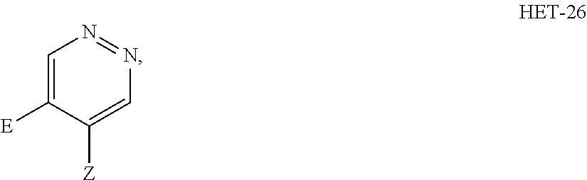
C1=C([E])C([Z])=CN=N1
